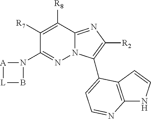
B1N(C2=NN3C(=NC([R2])=C3C3=CC=NC4=C3C=CN4)C([R8])=C2[R7])[A][L]1
